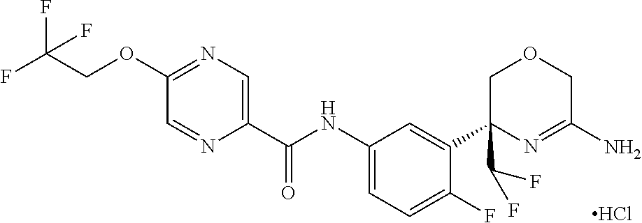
Cl.C1=NC(C(NC2=CC=C(F)C(C3(C(F)F)COCC(N)=N3)=C2)=O)=CN=C1OCC(F)(F)F
